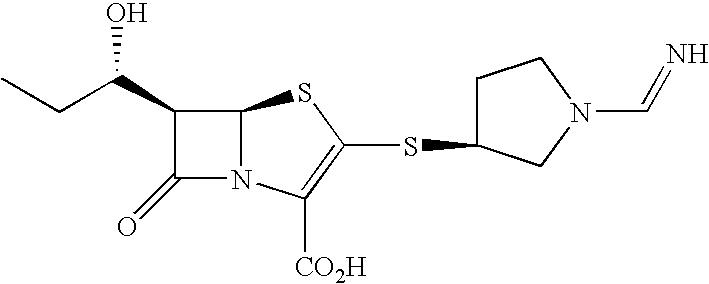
C12N(C([CO2H])=C(SC3CCN(C=N)C3)S1)C(=O)C2C(O)CC
